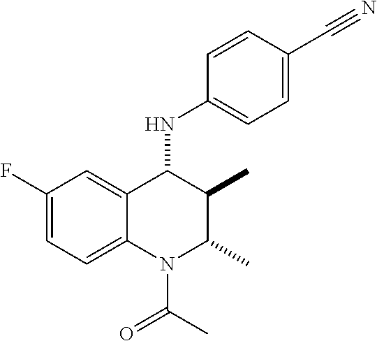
C1(F)=CC=C2C(=C1)C(NC1=CC=C(C#N)C=C1)C(C)C(C)N2C(C)=O
